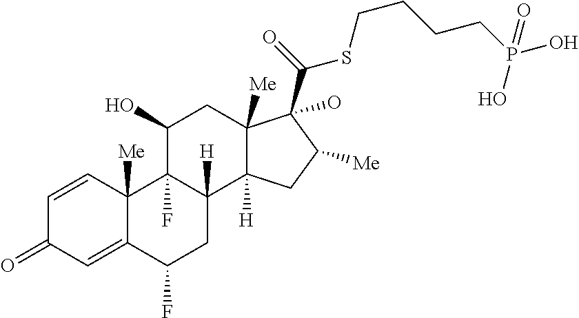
C1=CC2([Me])C(=CC1=O)C(F)CC1([H])C2(F)C(O)CC2([Me])C1([H])CC([Me])C2(C(=O)SCCCCP(O)(=O)O)O
